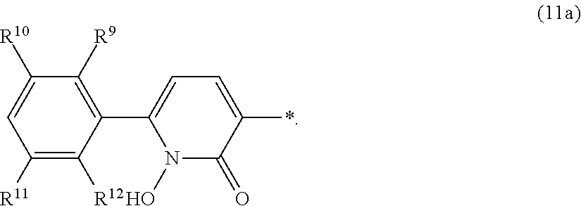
C1([R11])=C([R12])C(C2=CC=C(*)C(=O)N2O)=C([R9])C([R10])=C1
